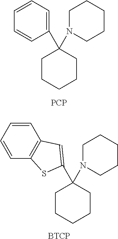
C1=CC=C(C2(N3CCCCC3)CCCCC2)C=C1.[PCP].C1=CC2=C(C=C1)C=C(C1(N3CCCCC3)CCCCC1)S2.[BTCP]
